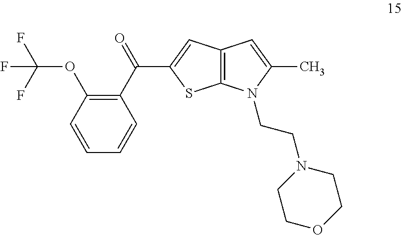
C12=C(N(CCN3CCOCC3)C(C)=C1)SC(C(C1=C(OC(F)(F)F)C=CC=C1)=O)=C2
